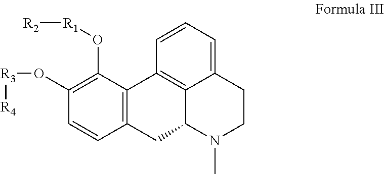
C12=CC=CC3=C1C(N(C)CC2)CC1=C3C(O[R1][R2])=C(O[R3][R4])C=C1
